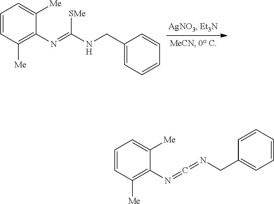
C1=CC([Me])=C(N=C(NCC2=CC=CC=C2)[SMe])C([Me])=C1.C1=CC([Me])=C(N=C=NCC2=CC=CC=C2)C([Me])=C1
